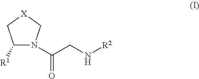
C1([R1])N(C(CN[R2])=O)C[X]C1
